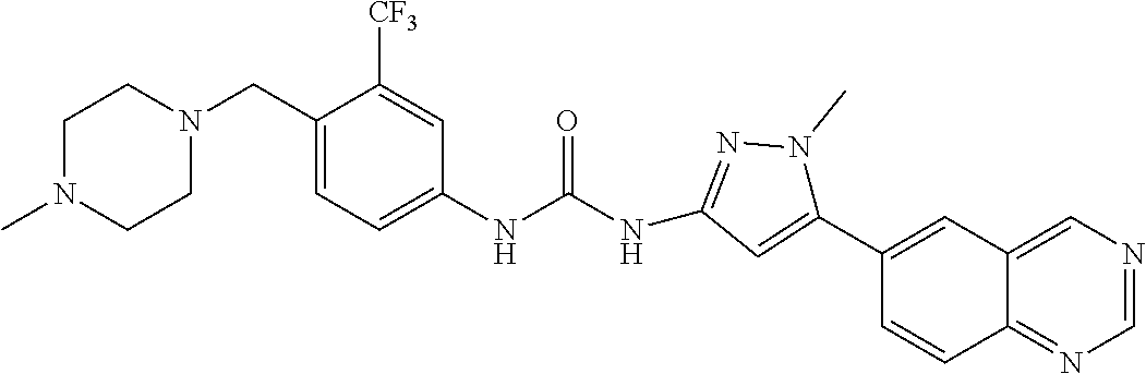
N1(C)CCN(CC2=CC=C(NC(=O)NC3=NN(C)C(C4=CC5=CN=CN=C5C=C4)=C3)C=C2[CF3])CC1
